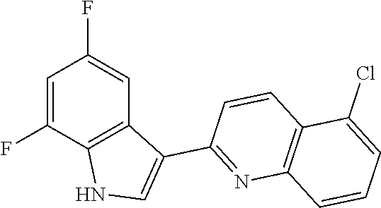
C1=C(F)C2=C(C=C1F)C(C1=NC3=C(C=C1)C(Cl)=CC=C3)=CN2
